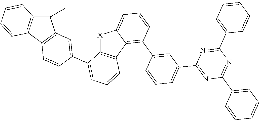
[X]1C2=C(C3=C(C4=CC(C5=NC(C6=CC=CC=C6)=NC(C6=CC=CC=C6)=N5)=CC=C4)C=CC=C13)C=CC=C2C1=CC2=C(C3=C(C2(C)C)C=CC=C3)C=C1
